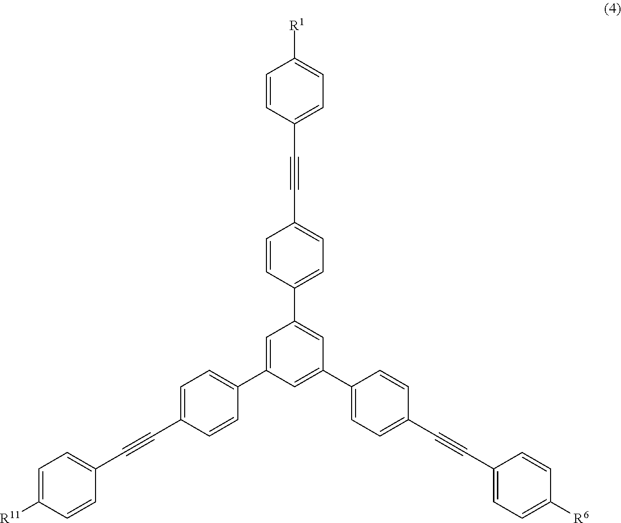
C1=CC(C#CC2=CC=C(C3=CC(C4=CC=C(C#CC5=CC=C([R6])C=C5)C=C4)=CC(C4=CC=C(C#CC5=CC=C([R11])C=C5)C=C4)=C3)C=C2)=CC=C1[R1]
